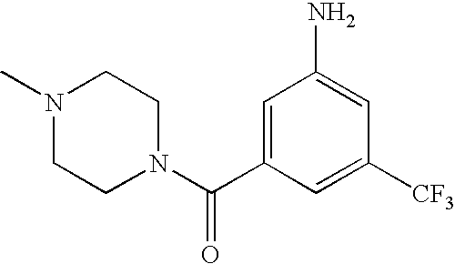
C1=C(N)C=C(C(N2CCN(C)CC2)=O)C=C1[CF3]
